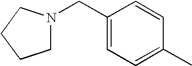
C1(CN2CCCC2)=CC=C(C)C=C1
